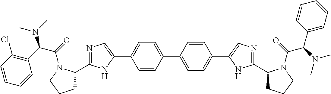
C1C(C2=NC=C(C3=CC=C(C4=CC=C(C5=CN=C(C6CCCN6C(C(C6=CC=CC=C6)N(C)C)=O)N5)C=C4)C=C3)N2)N(C(=O)C(C2=C(Cl)C=CC=C2)N(C)C)CC1
